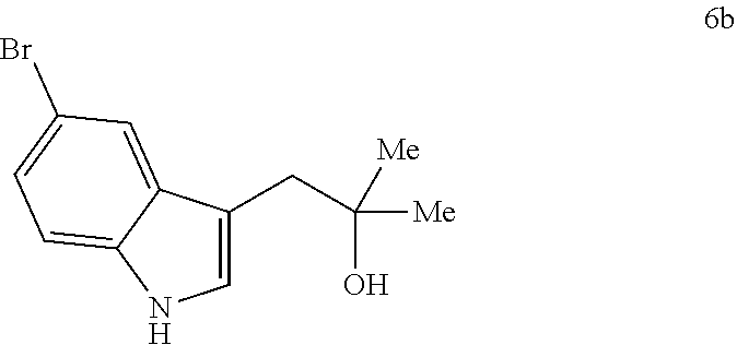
C1=C(CC(O)([Me])[Me])C2=CC(Br)=CC=C2N1
